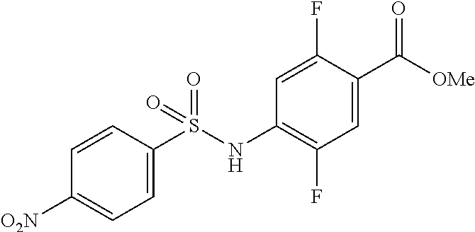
C1=CC(S(NC2=C(F)C=C(C([OMe])=O)C(F)=C2)(=O)=O)=CC=C1[O2N]
